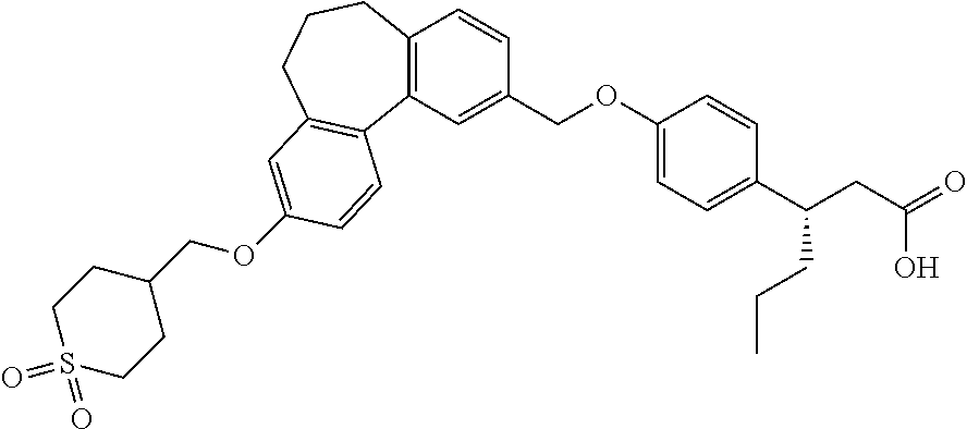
C12=C(C=C(COC3=CC=C(C(CC(=O)O)CCC)C=C3)C=C1)C1=C(CCC2)C=C(OCC2CCS(=O)(=O)CC2)C=C1
